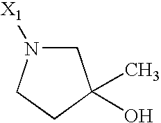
C1N([X1])CCC1(C)O
